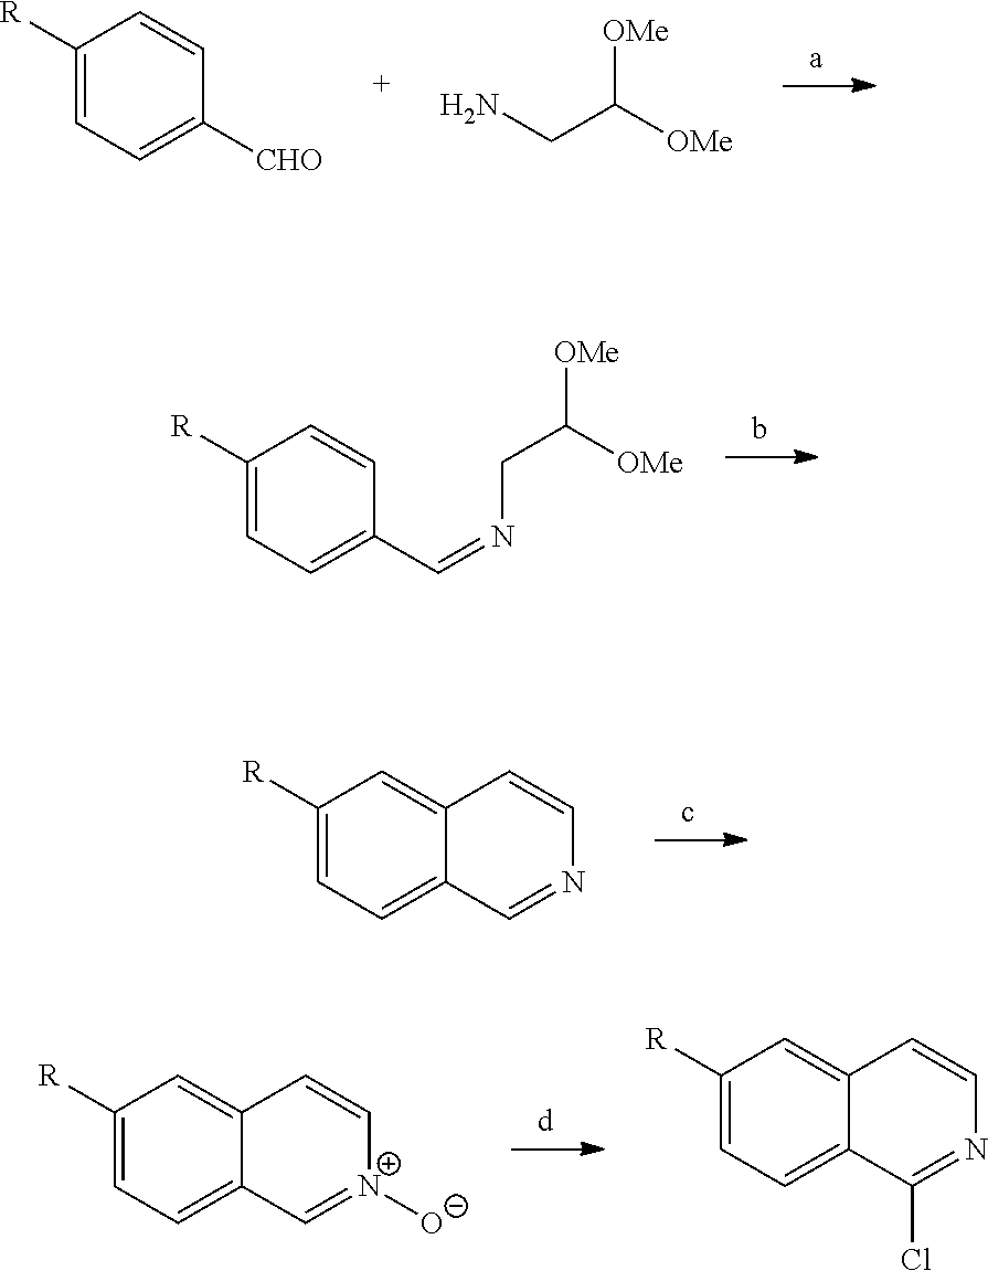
C1([R])=CC=C([CHO])C=C1.NCC([OMe])[OMe].C1([R])=CC=C(C=NCC([OMe])[OMe])C=C1.C1([R])=CC=C2C(=C1)C=CN=C2.C1([R])=CC=C2C(=C1)C=C[N+]([O-])=C2.C1([R])=CC=C2C(=C1)C=CN=C2Cl
